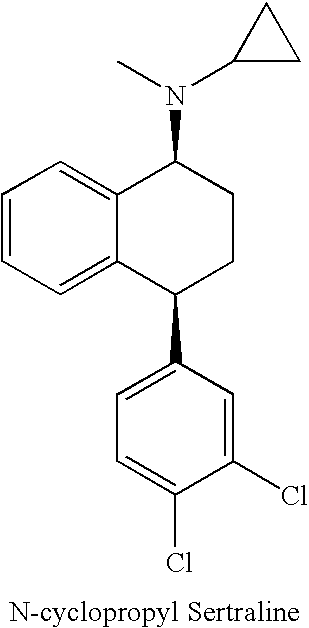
C1=CC=C2C(=C1)C(N(C)C1CC1)CCC2C1=CC=C(Cl)C(Cl)=C1
